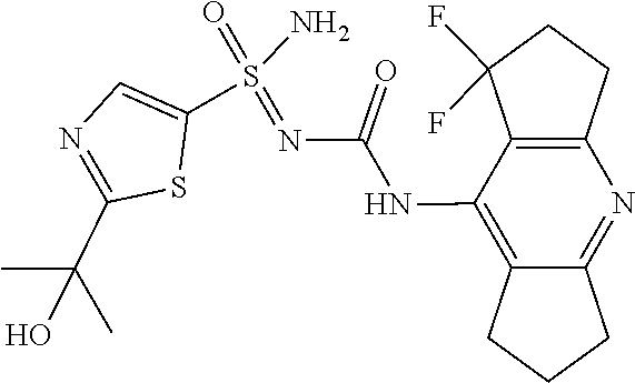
C1(NC(=O)N=S(N)(=O)C2=CN=C(C(C)(O)C)S2)=C2CCCC2=NC2=C1C(F)(F)CC2
